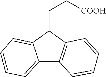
C12=CC=CC=C1C(CC[COOH])C1=C2C=CC=C1
